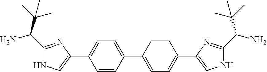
C1=C(C2=CNC(C(N)C(C)(C)C)=N2)C=CC(C2=CC=C(C3=CNC(C(N)C(C)(C)C)=N3)C=C2)=C1
